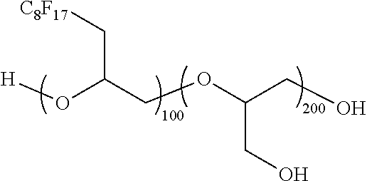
C(C(COC(CO)CO)O[H])[C8F17]
